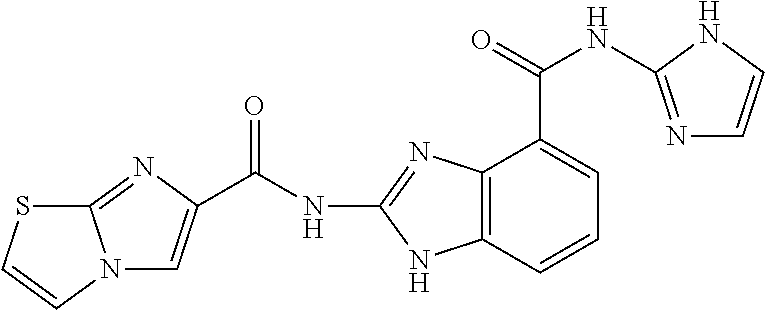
C(NC1=NC2=C(N1)C=CC=C2C(NC1=NC=CN1)=O)(=O)C1=CN2C(=N1)SC=C2
